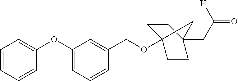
C1=CC=CC(OC2=CC=CC(COC34CCC(CC(=O)[H])(CC3)C4)=C2)=C1
